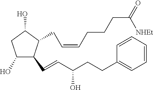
C1(O)C(C=CC(CCC2=CC=CC=C2)O)C(CC=CCCCC([NHEt])=O)C(O)C1
